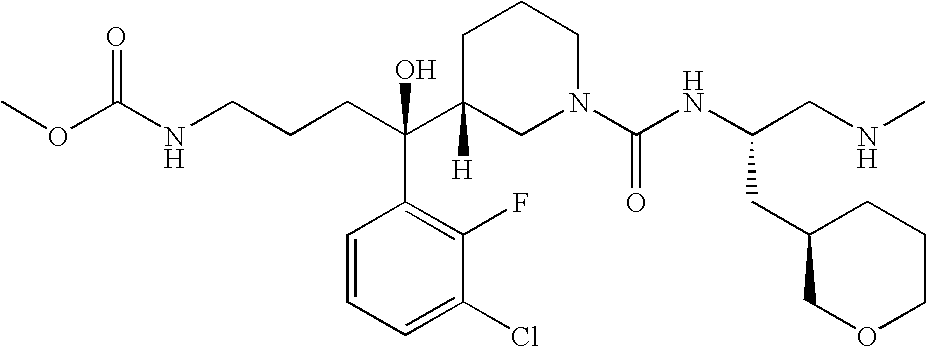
O=C(NCCCC(C1([H])CN(C(NC(CNC)CC2COCCC2)=O)CCC1)(C1=C(F)C(Cl)=CC=C1)O)OC
